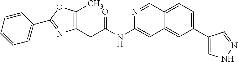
C(C(NC1=CC2=CC(C3=CNN=C3)=CC=C2C=N1)=O)C1=C(C)OC(C2=CC=CC=C2)=N1
